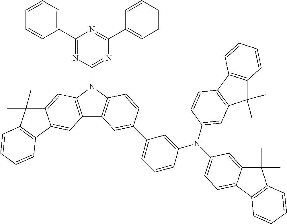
C1(C2=CC=CC=C2)=NC(N2C3=C(C4=C2C=C2C(=C4)C4=C(C2(C)C)C=CC=C4)C=C(C2=CC=CC(N(C4=CC5=C(C6=C(C5(C)C)C=CC=C6)C=C4)C4=CC=C5C(=C4)C(C)(C)C4=C5C=CC=C4)=C2)C=C3)=NC(C2=CC=CC=C2)=N1
